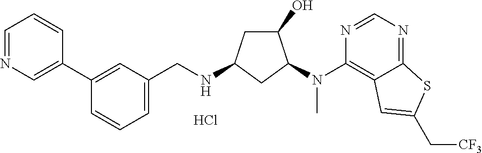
C1=CC=C(CNC2CC(O)C(N(C3=C4C(=NC=N3)SC(C[CF3])=C4)C)C2)C=C1C1=CN=CC=C1.Cl
